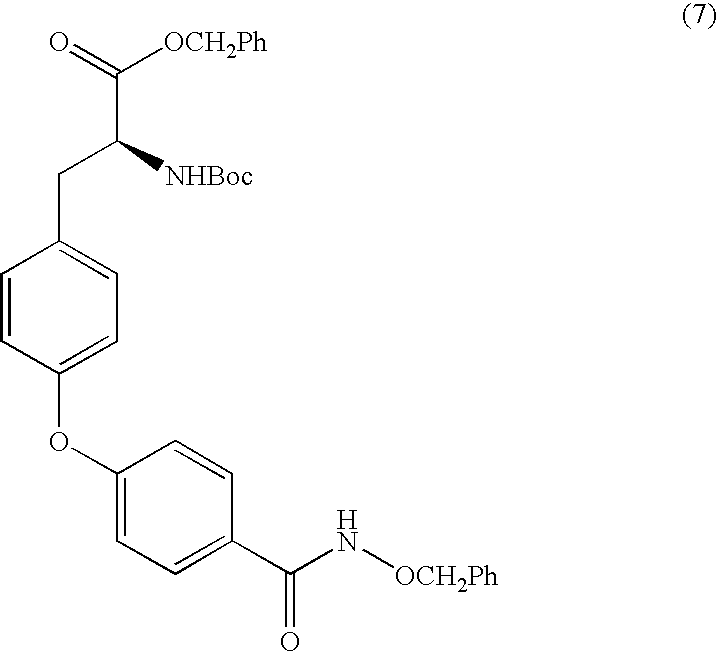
C1=CC(OC2=CC=C(C(N[OCH2Ph])=O)C=C2)=CC=C1CC(C([OCH2Ph])=O)[NHBoc]
